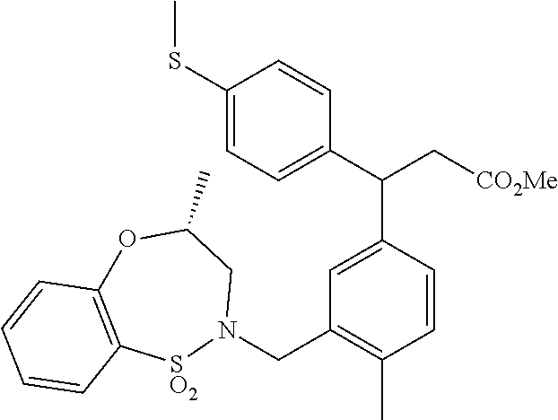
C1(SC)=CC=C(C(C2=CC(CN3CC(C)OC4=C([SO2]3)C=CC=C4)=C(C)C=C2)C[CO2Me])C=C1
